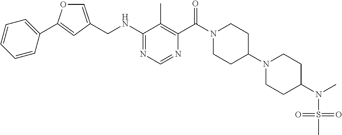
C1(NCC2=COC(C3=CC=CC=C3)=C2)=NC=NC(C(N2CCC(N3CCC(N(S(=O)(=O)C)C)CC3)CC2)=O)=C1C
